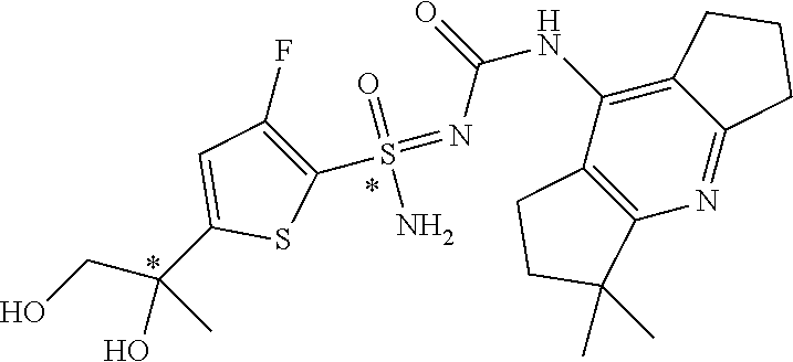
OCC(C1=CC(F)=C(S(=NC(NC2=C3C(=NC4=C2CCC4(C)C)CCC3)=O)(=O)N)S1)(O)C
